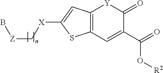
C12=C(C=C(C(=O)O[R2])C(=O)[Y]1)SC([X]C[Z]B)=C2
